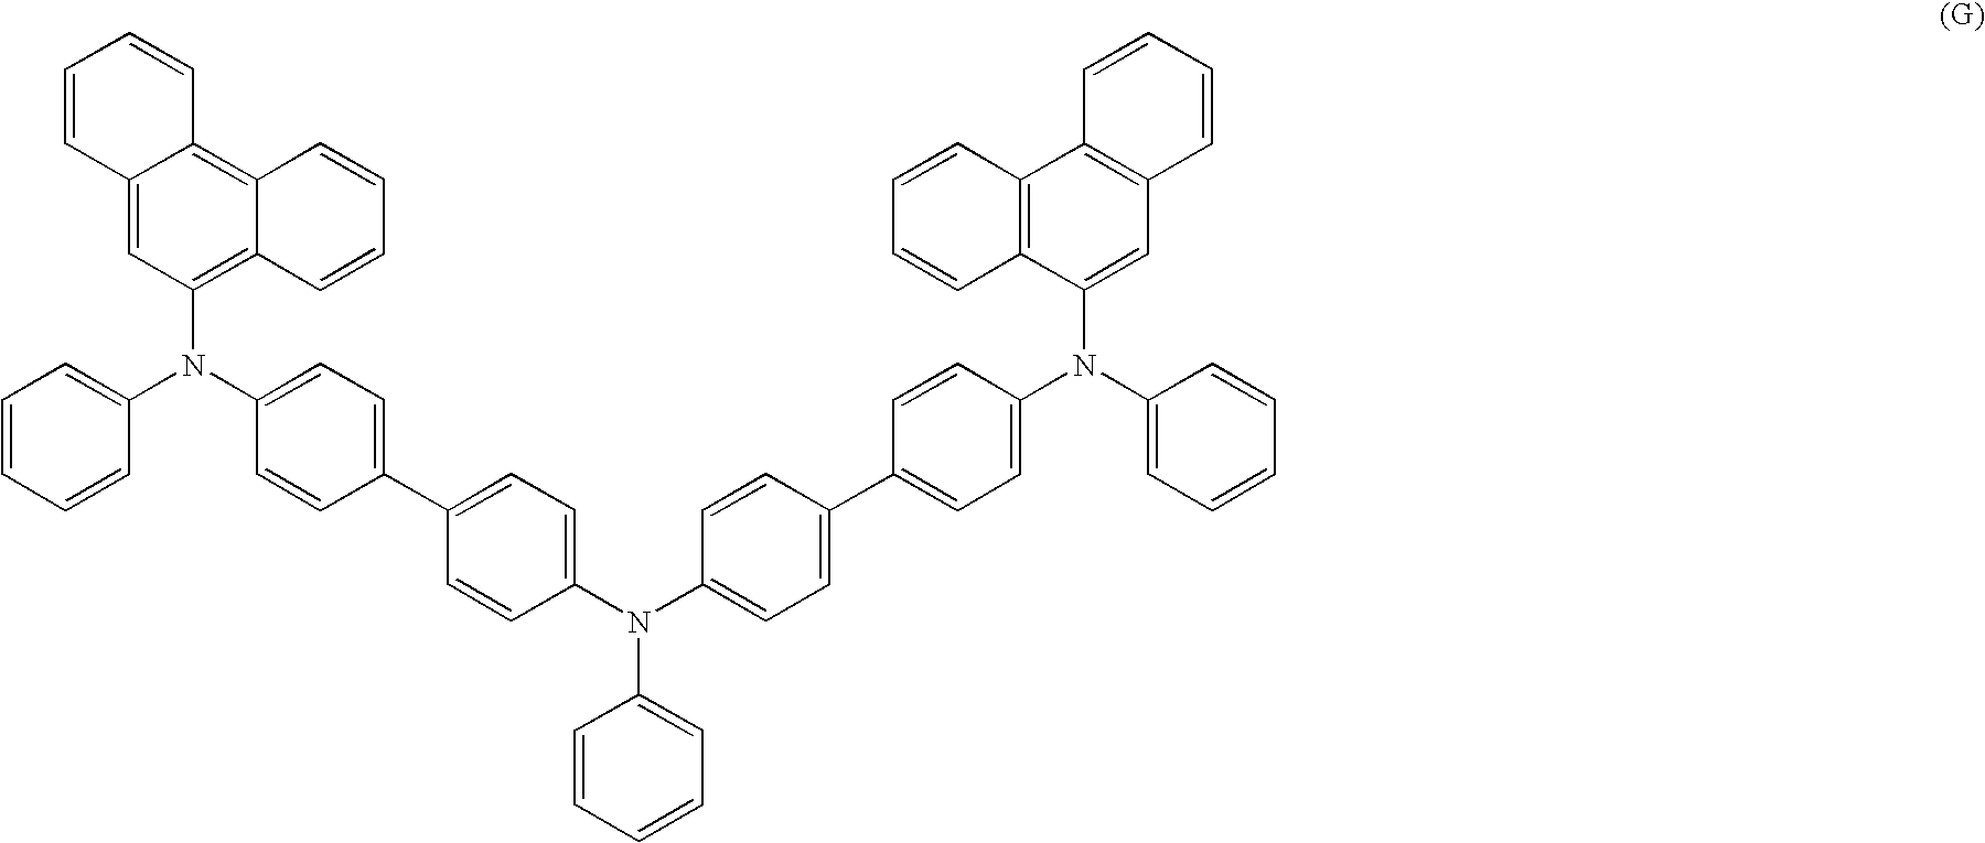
N(C1=CC=CC=C1)(C1=CC=C(C2=CC=C(N(C3=CC=CC=C3)C3=C4C(=C5C(=C3)C=CC=C5)C=CC=C4)C=C2)C=C1)C1=CC=C(C2=CC=C(N(C3=CC=CC=C3)C3=CC4=C(C5=C3C=CC=C5)C=CC=C4)C=C2)C=C1
